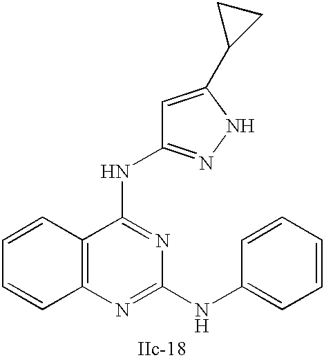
C12=C(N=C(NC3=CC=CC=C3)N=C1NC1=NNC(C3CC3)=C1)C=CC=C2
